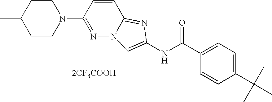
[2CF3COOH].C1=CC(C(C)(C)C)=CC=C1C(NC1=CN2N=C(N3CCC(C)CC3)C=CC2=N1)=O
